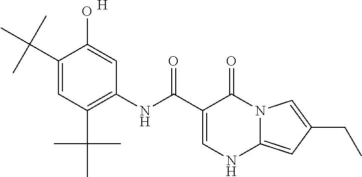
C1(C(C)(C)C)=CC(C(C)(C)C)=C(NC(C2=CNC3=CC(CC)=CN3C2=O)=O)C=C1O.[H]
